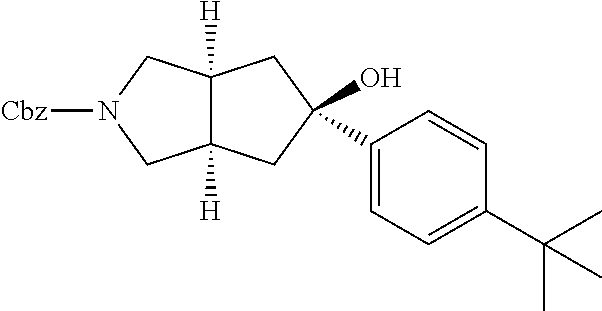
C1(C(C)(C)C)=CC=C(C2(O)CC3([H])C([H])(CN([Cbz])C3)C2)C=C1
